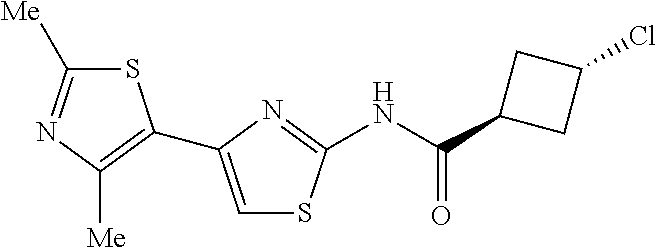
S1C([Me])=NC([Me])=C1C1=CSC(NC(=O)C2CC(Cl)C2)=N1
